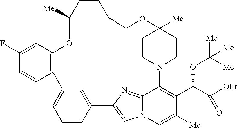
C1CN2CCC1([Me])OCCCCC([Me])OC1=C(C3=CC=CC(=C3)C3=CN4C(=N3)C2=C(C(OC([Me])([Me])[Me])C([OEt])=O)C([Me])=C4)C=CC(F)=C1
